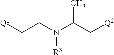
[Q1]CCN(C(C[Q2])C)[R3]
